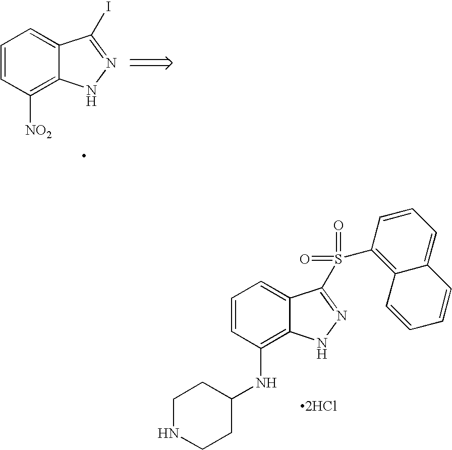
C1=CC(NC2CCNCC2)=C2C(=C1)C(S(=O)(=O)C1=C3C(=CC=C1)C=CC=C3)=NN2.[2HCl].C1=CC([NO2])=C2C(=C1)C(I)=NN2
